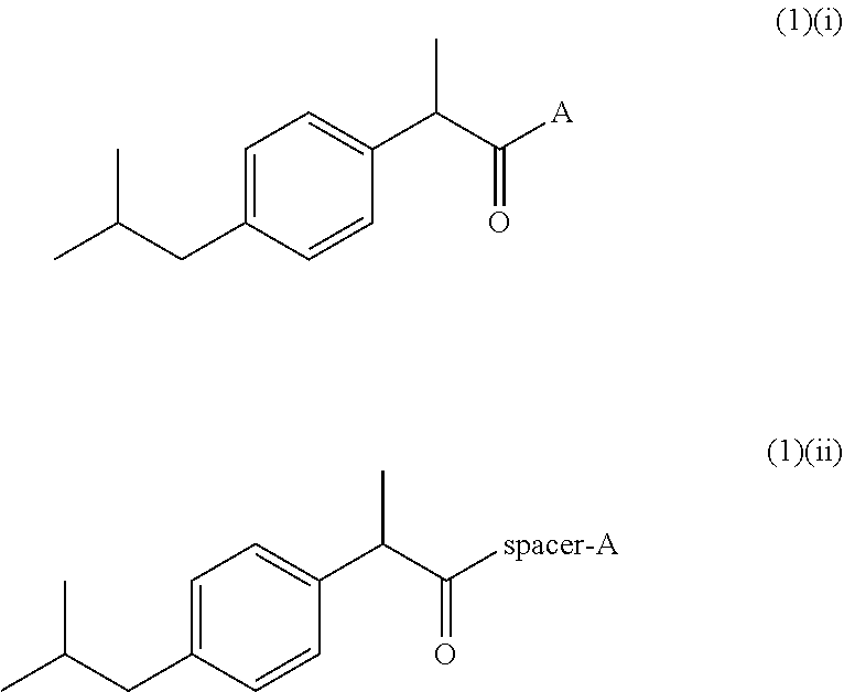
CC(CC1=CC=C(C(C([A])=O)C)C=C1)C.CC(CC1=CC=C(C(C([spacer-A])=O)C)C=C1)C
